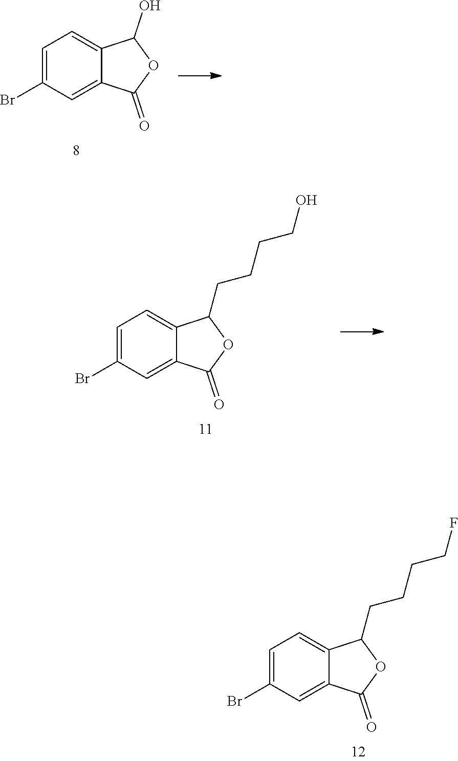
C1=C(Br)C=C2C(=C1)C(O)OC2=O.C1=C(Br)C=C2C(=C1)C(CCCCO)OC2=O.C1=C(Br)C=C2C(=C1)C(CCCCF)OC2=O
